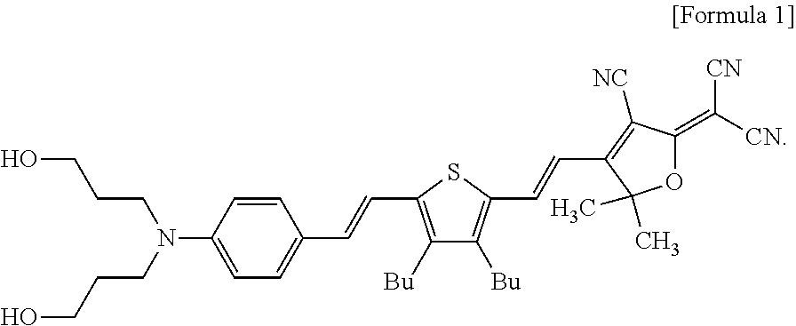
C1=CC(N(CCCO)CCCO)=CC=C1C=CC1=C([Bu])C([Bu])=C(C=CC2=C([NC])C(=C([CN])[CN])OC2(C)C)S1
